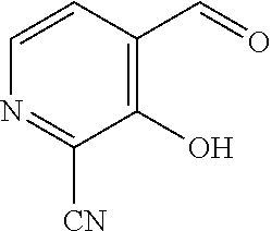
C1(O)=C(C=O)C=CN=C1[CN]
